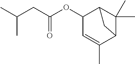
C(CC(OC1C=C(C)C2C(C)(C)C1C2)=O)(C)C
